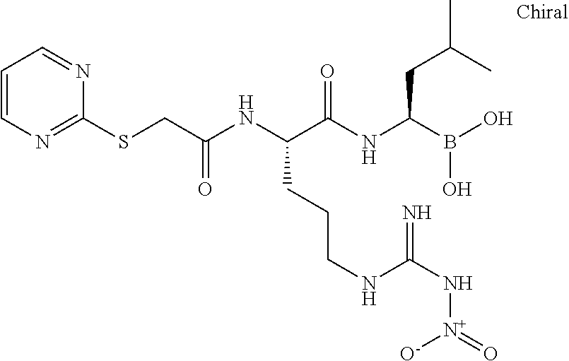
C(C(NC(C(NC(B(O)O)CC(C)C)=O)CCCNC(N[N+](=O)[O-])=N)=O)SC1=NC=CC=N1
